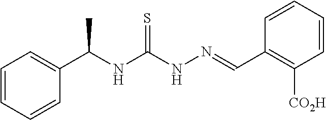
C1(C(NC(NN=CC2=C([CO2H])C=CC=C2)=S)C)=CC=CC=C1
